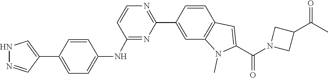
N1(C(C2=CC3=C(N2C)C=C(C2=NC=CC(NC4=CC=C(C5=CNN=C5)C=C4)=N2)C=C3)=O)CC(C(C)=O)C1
